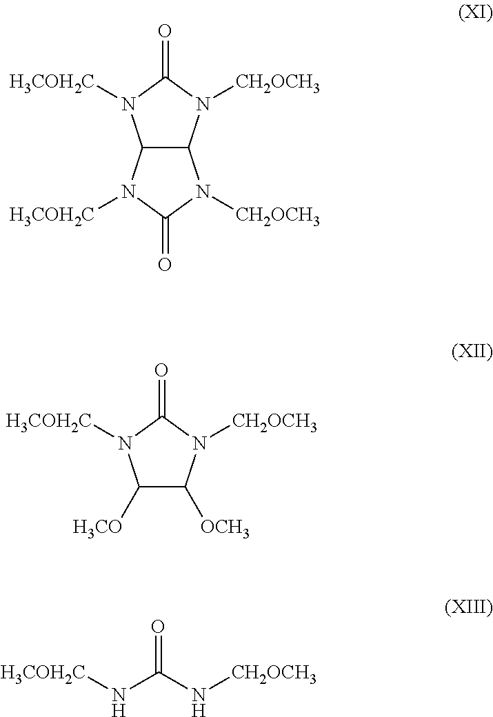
C12C(N([CH2OCH3])C(=O)N1[H3COH2C])N([CH2OCH3])C(=O)N2[H3COH2C].C1([H3CO])C([OCH3])N([CH2OCH3])C(=O)N1[H3COH2C].[H3COH2C]NC(N[CH2OCH3])=O
